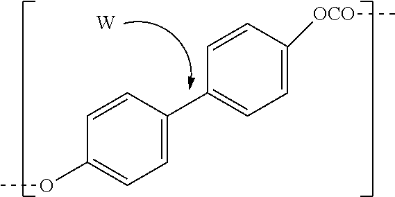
C1=CC(C2=CC=C([OCO]C)C=C2)=CC=C1OC.[W]
